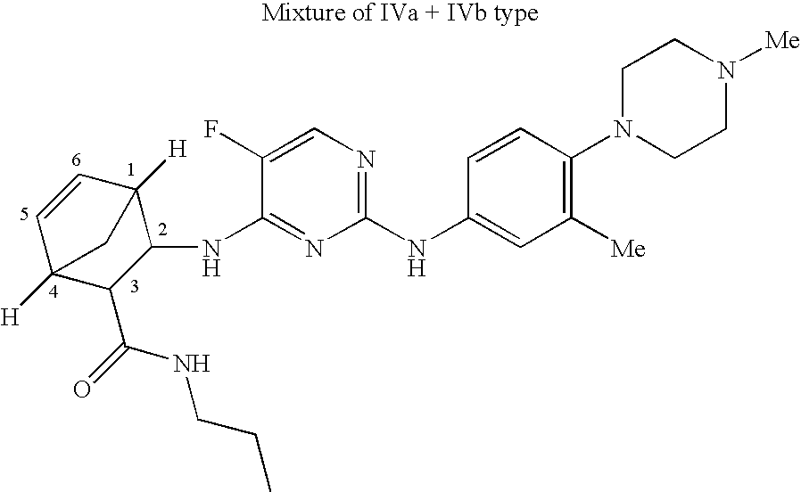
C1=CC2([H])C(NC3=NC(NC4=CC([Me])=C(N5CCN([Me])CC5)C=C4)=NC=C3F)C(C(=O)NCCC)C1([H])C2
